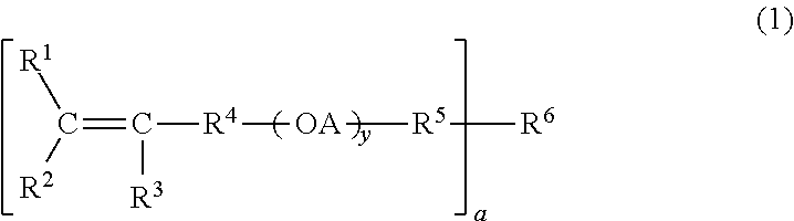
C(=C([R4][OA][R5][R6])[R3])([R2])[R1]
